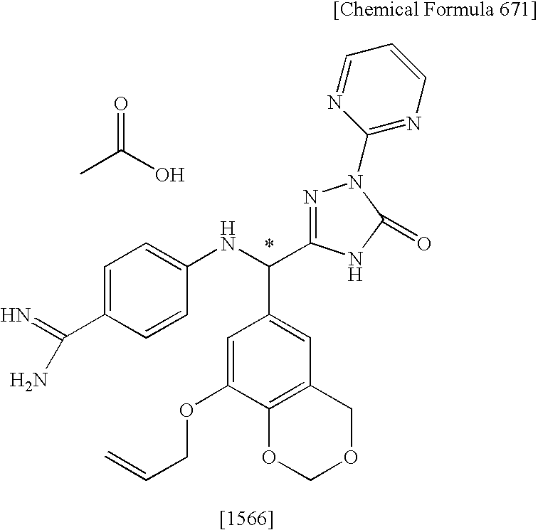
C1=C(C(N)=N)C=CC(NC(C2=CC3=C(C(OCC=C)=C2)OCOC3)C2=NN(C3=NC=CC=N3)C(=O)N2)=C1.CC(O)=O
